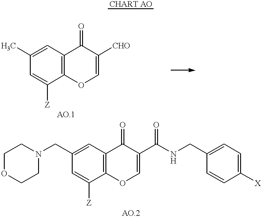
C1=C([Z])C2=C(C=C1C)C(=O)C([CHO])=CO2.C1=C([Z])C2=C(C=C1CN1CCOCC1)C(=O)C(C(NCC1=CC=C([X])C=C1)=O)=CO2
